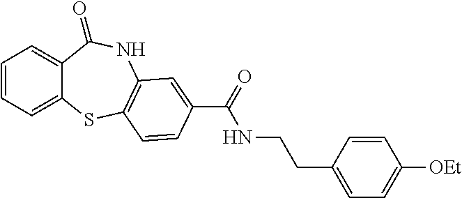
C1=CC=C2C(=C1)C(=O)NC1=C(S2)C=CC(C(=O)NCCC2=CC=C([OEt])C=C2)=C1
